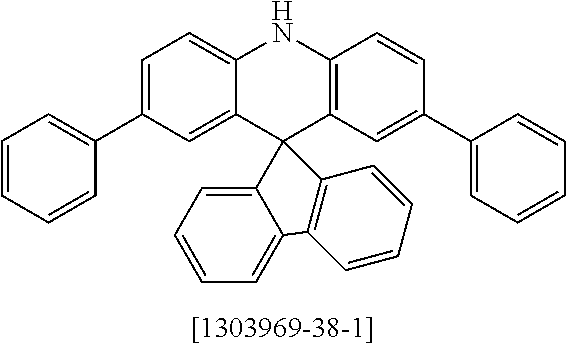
C1=C(C2=CC=CC=C2)C=C2C(=C1)NC1=C(C23C2=CC=CC=C2C2=C3C=CC=C2)C=C(C2=CC=CC=C2)C=C1
